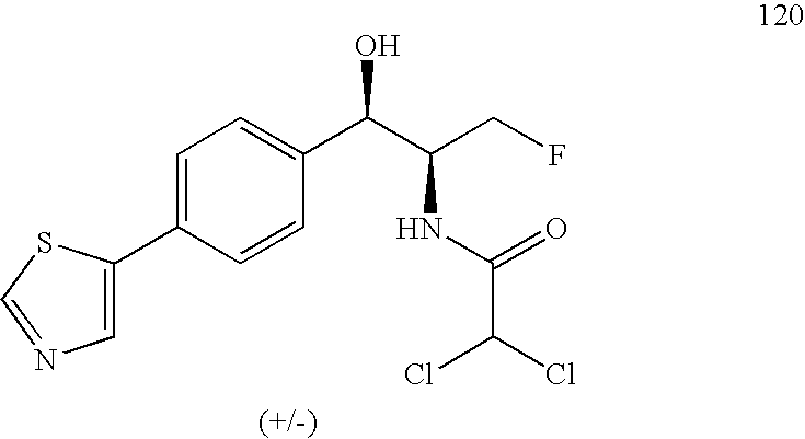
C1=C(C2=CN=CS2)C=CC(C(C(CF)NC(=O)C(Cl)Cl)O)=C1
